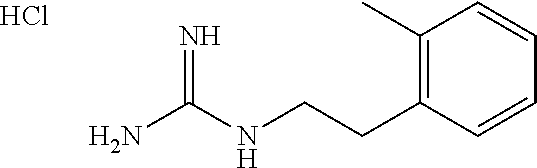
C(CNC(N)=N)C1=C(C)C=CC=C1.Cl
